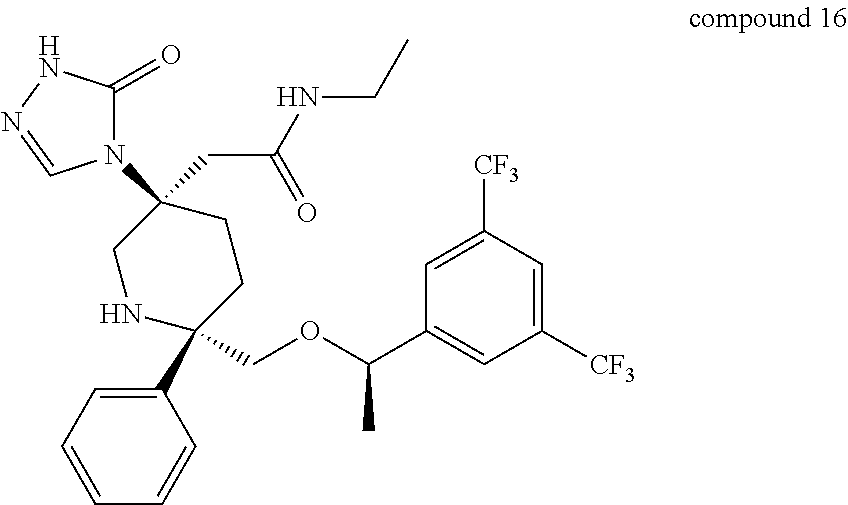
C1(C2(COC(C3=CC([CF3])=CC([CF3])=C3)C)CCC(N3C(=O)NN=C3)(CC(=O)NCC)CN2)=CC=CC=C1
